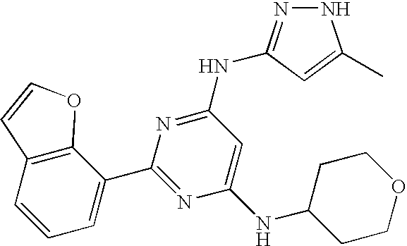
N1N=C(NC2=NC(C3=CC=CC4=C3OC=C4)=NC(NC3CCOCC3)=C2)C=C1C
